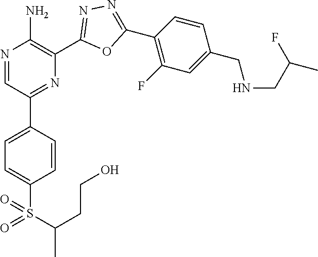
N1=CC(C2=CC=C(S(=O)(C(C)CCO)=O)C=C2)=NC(C2=NN=C(C3=C(F)C=C(CNCC(F)C)C=C3)O2)=C1N
